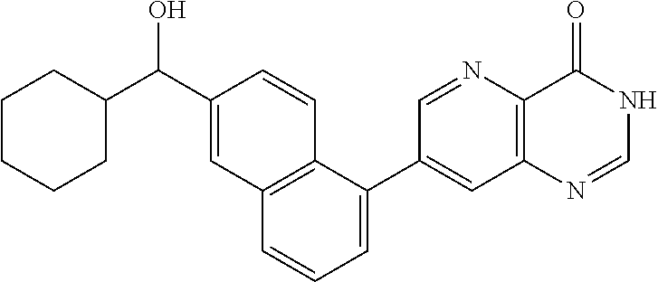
C1CCCC(C(O)C2=CC3=C(C=C2)C(C2=CC4=C(N=C2)C(=O)NC=N4)=CC=C3)C1
